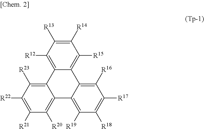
C12=C([R15])C([R14])=C([R13])C([R12])=C1C1=C([R23])C([R22])=C([R21])C([R20])=C1C1=C([R19])C([R18])=C([R17])C([R16])=C21
